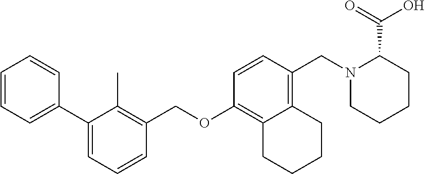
C1=CC=C(C2=CC=CC(COC3=C4C(=C(CN5CCCCC5C(=O)O)C=C3)CCCC4)=C2C)C=C1
